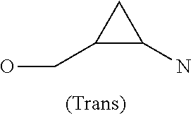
C1(CO)C(N)C1
